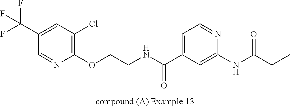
C1(C(F)(F)F)=CC(Cl)=C(OCCNC(C2=CC=NC(NC(C(C)C)=O)=C2)=O)N=C1
